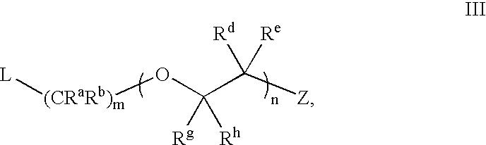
[L][(CRaRb)m]OC(C([Z])([Rd])[Re])([Rg])[Rh]
